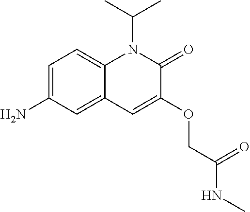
C1=C(N)C=C2C(=C1)N(C(C)C)C(=O)C(OCC(=O)NC)=C2
